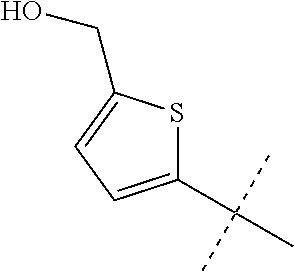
C1(C(C)(C)C)=CC=C(CO)S1
